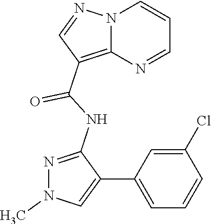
N12C(=C(C(NC3=NN(C)C=C3C3=CC=CC(Cl)=C3)=O)C=N1)N=CC=C2
